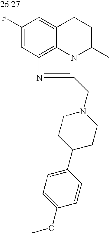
C1(F)=CC2=C3C(=C1)CCC(C)N3C(CN1CCC(C3=CC=C(OC)C=C3)CC1)=N2
